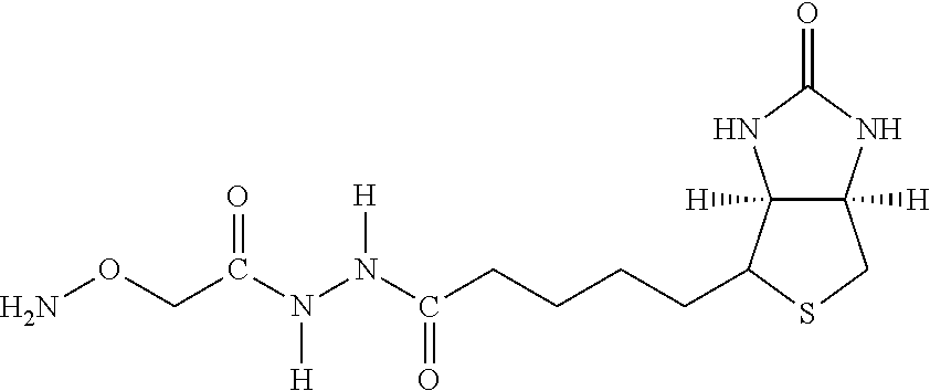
C12([H])C([H])(C(CCCCC(=O)N([H])N(C(CON)=O)[H])SC1)NC(=O)N2
